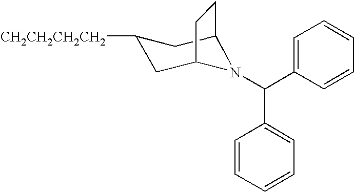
C12CC([CH2CH2CH2CH2])CC(CC1)N2C(C1=CC=CC=C1)C1=CC=CC=C1
